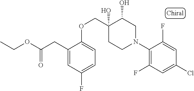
C1(N2CC(O)C(O)(COC3=CC=C(F)C=C3CC(=O)OCC)CC2)=C(F)C=C(Cl)C=C1F
